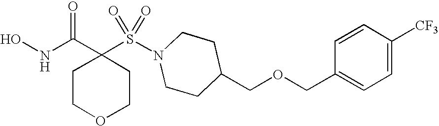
C1(S(N2CCC(COCC3=CC=C([CF3])C=C3)CC2)(=O)=O)(C(NO)=O)CCOCC1
